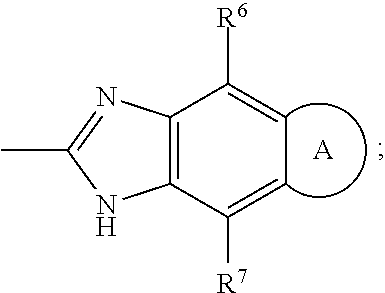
C12=C(C([R7])=CC=C1[R6])NC(C)=N2.[A]
